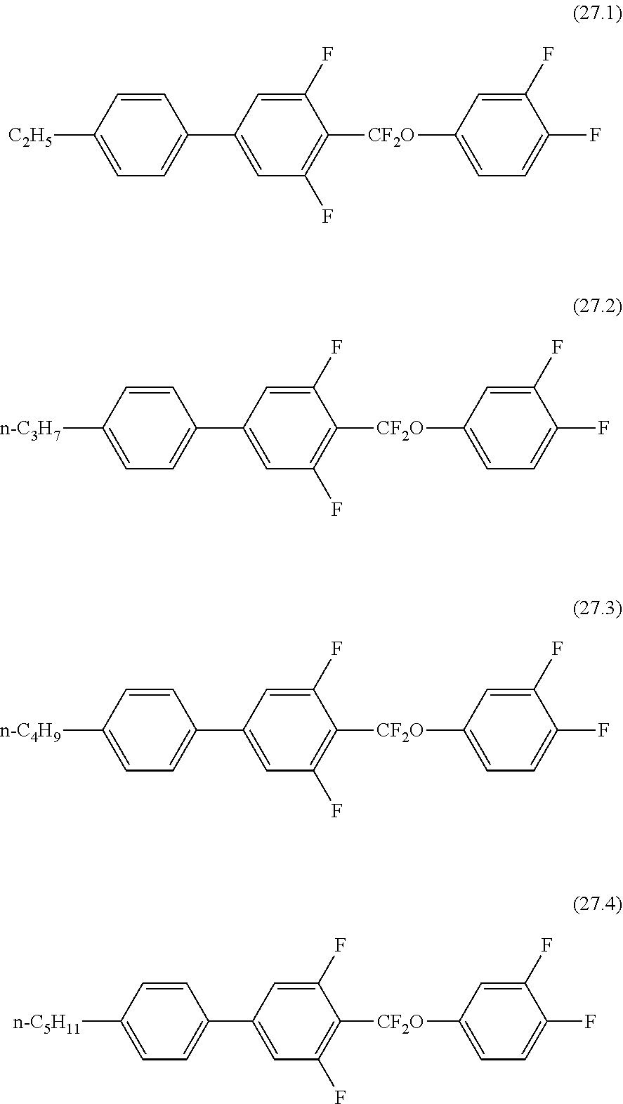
[C2H5]C1=CC=C(C2=CC(F)=C([CF2O]C3=CC=C(F)C(F)=C3)C(F)=C2)C=C1.[n-C3H7]C1=CC=C(C2=CC(F)=C([CF2O]C3=CC=C(F)C(F)=C3)C(F)=C2)C=C1.[n-C4H9]C1=CC=C(C2=CC(F)=C([CF2O]C3=CC=C(F)C(F)=C3)C(F)=C2)C=C1.[n-C5H11]C1=CC=C(C2=CC(F)=C([CF2O]C3=CC=C(F)C(F)=C3)C(F)=C2)C=C1
